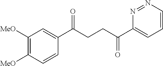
C1(C(CCC(C2=CC=CN=N2)=O)=O)=CC([MeO])=C([MeO])C=C1
